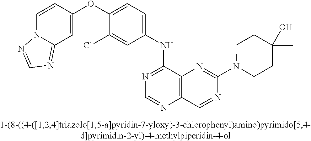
C1(OC2=CC=C(NC3=NC=NC4=C3N=C(N3CCC(C)(O)CC3)N=C4)C=C2Cl)=CC2=NC=NN2C=C1
